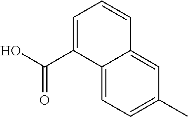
C1=C(C(O)=O)C2=CC=C(C)C=C2C=C1
